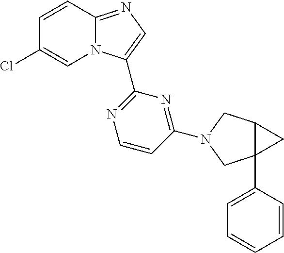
C12=NC=C(C3=NC=CC(N4CC5C(C6=CC=CC=C6)(C4)C5)=N3)N1C=C(Cl)C=C2
